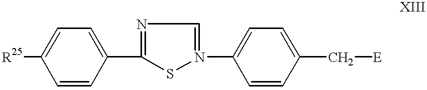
[R25]C1=CC=C(C2=NC=N(C3=CC=C(C[E])C=C3)S2)C=C1
